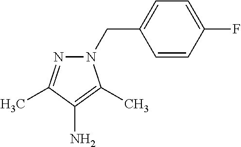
N1(CC2=CC=C(F)C=C2)N=C(C)C(N)=C1C
